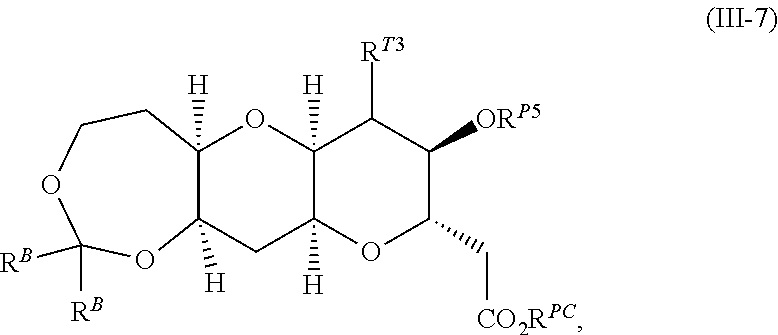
C12([H])C([H])(OC(C[CO2RPC])C([ORP5])C1[RT3])CC1([H])C([H])(O2)CCOC([RB])([RB])O1
